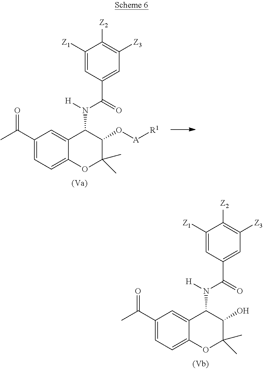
C1(C(C)=O)=CC=C2C(=C1)C(N([H])C(=O)C1=CC([Z3])=C([Z2])C([Z1])=C1)C(O[A][R1])C(C)(C)O2.C1(C(C)=O)=CC=C2C(=C1)C(N([H])C(=O)C1=CC([Z3])=C([Z2])C([Z1])=C1)C(O)C(C)(C)O2
